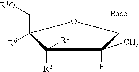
C1([R2])([R2])C([R6])(C[R1O])OC([Base])C1(F)C
